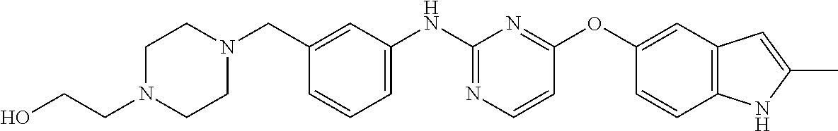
C1N(CC2=CC(NC3=NC=CC(OC4=CC5=C(C=C4)NC(C)=C5)=N3)=CC=C2)CCN(CCO)C1
